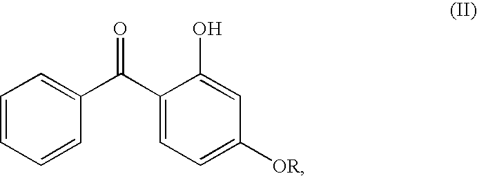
C1=CC=CC(C(C2=CC=C([OR])C=C2O)=O)=C1
